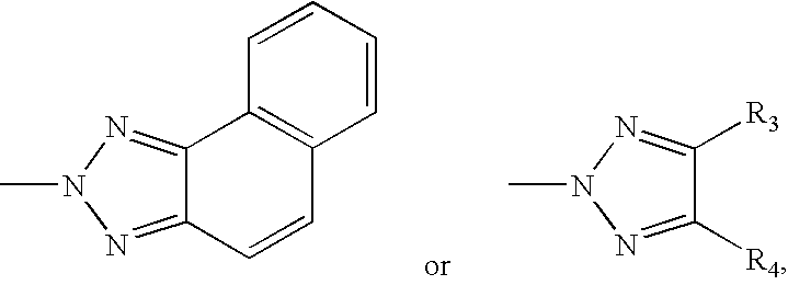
CN1N=C([R4])C([R3])=N1.CN1N=C2C(=N1)C1=C(C=C2)C=CC=C1
